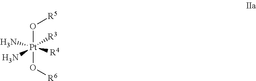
O([Pt]([R4])(O[R6])([R3])(N)N)[R5]
